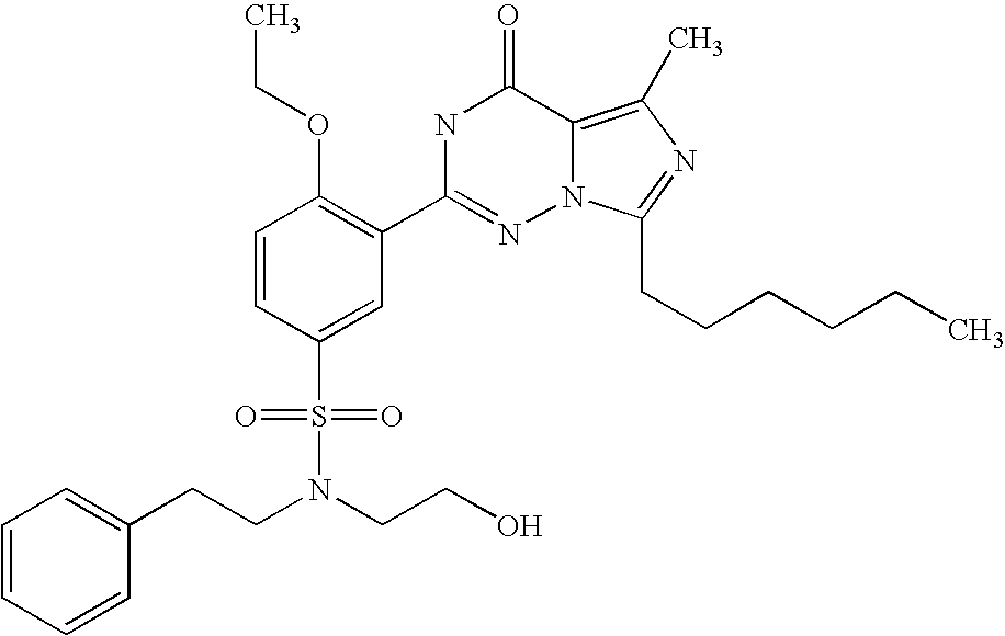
C1=CC(S(N(CCC2=CC=CC=C2)CCO)(=O)=O)=CC(C2=NN3C(=C(C)N=C3CCCCCC)C(=O)N2)=C1OCC
